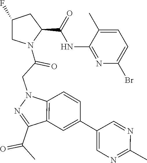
O=C(C1CC(F)CN1C(CN1N=C(C(C)=O)C2=C1C=CC(C1=CN=C(C)N=C1)=C2)=O)NC1=NC(Br)=CC=C1C
